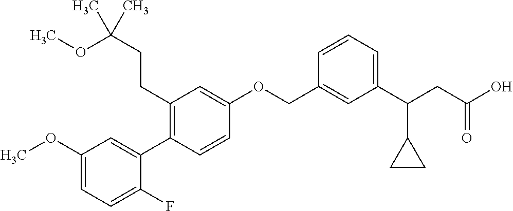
C1(OC)=CC=C(F)C(C2=C(CCC(OC)(C)C)C=C(OCC3=CC(C(CC(O)=O)C4CC4)=CC=C3)C=C2)=C1
